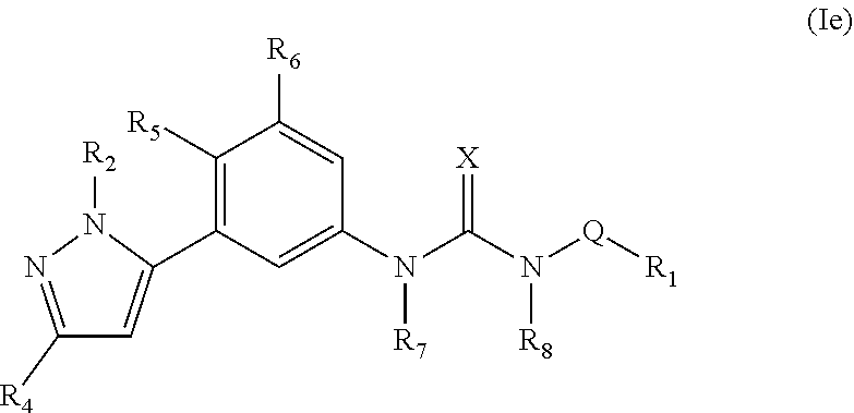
C1([R5])=C(C2=CC([R4])=NN2[R2])C=C(N(C(N([Q][R1])[R8])=[X])[R7])C=C1[R6]
